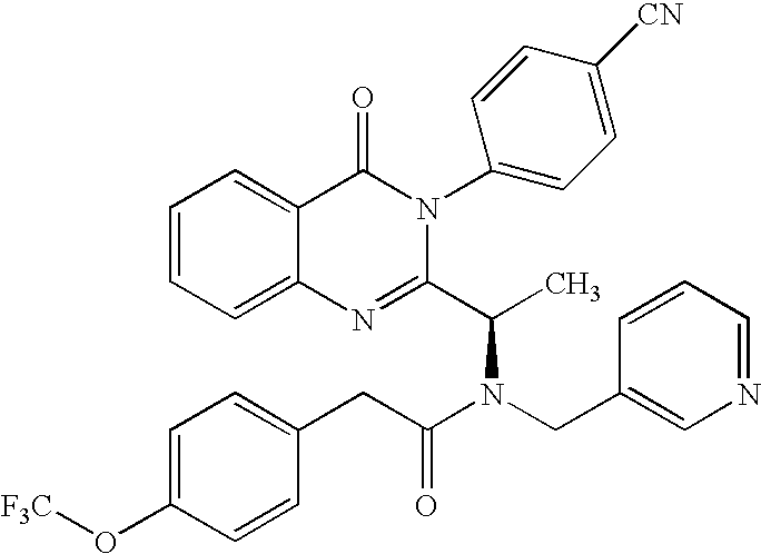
C12=CC=CC=C1C(=O)N(C1=CC=C([CN])C=C1)C(C(C)N(CC1=CN=CC=C1)C(CC1=CC=C(O[F3C])C=C1)=O)=N2
